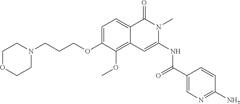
C1=C(OCCCN2CCOCC2)C(OC)=C2C(=C1)C(=O)N(C)C(NC(=O)C1=CN=C(N)C=C1)=C2
